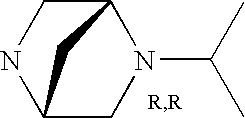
C12CN(C(C)C)C(CN1)C2
